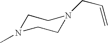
C1N(C)CCN(CC=C)C1
